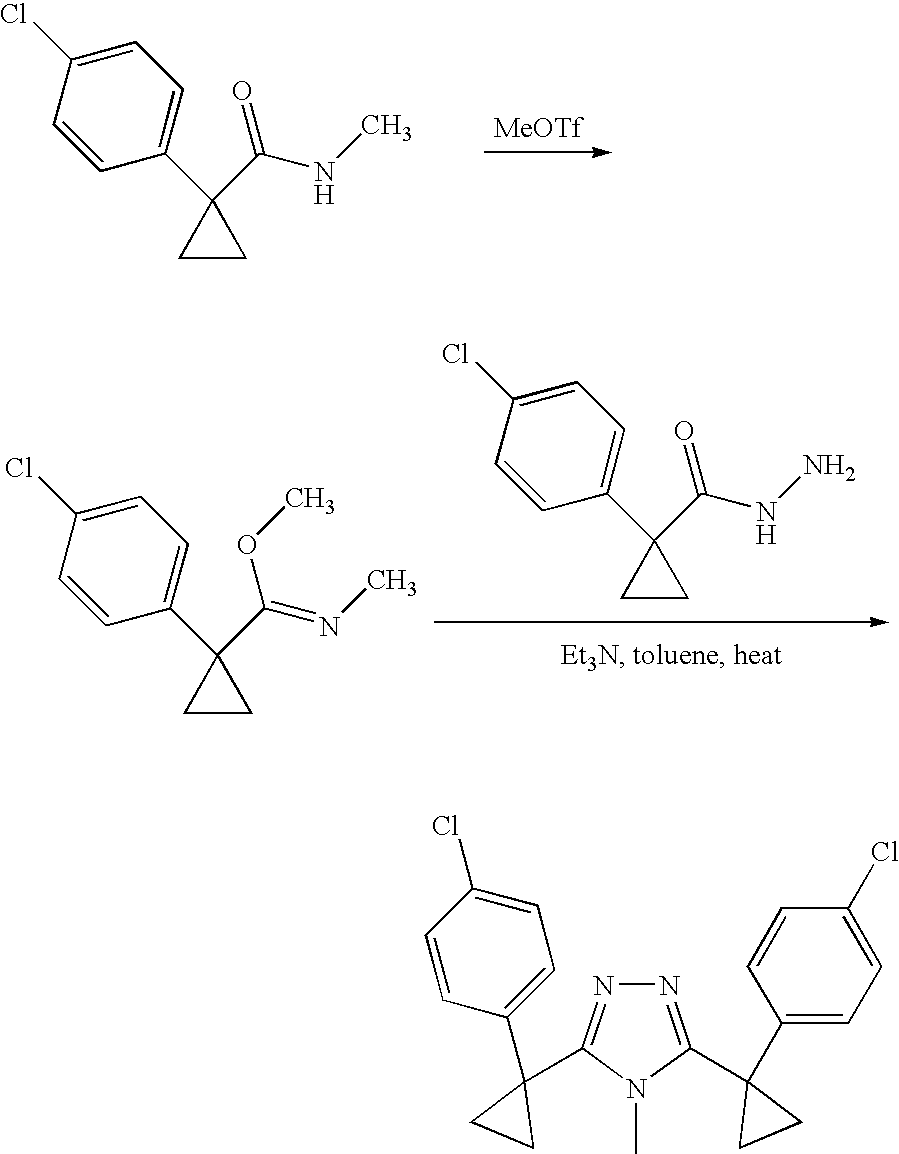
C1=C(Cl)C=CC(C2(C(=O)NC)CC2)=C1.[MeOTf].C1=C(Cl)C=CC(C2(C(=O)NN)CC2)=C1.C1=C(Cl)C=CC(C2(C(OC)=NC)CC2)=C1.C1=CC(C2(C3=NN=C(C4(C5=CC=C(Cl)C=C5)CC4)N3C)CC2)=CC=C1Cl
